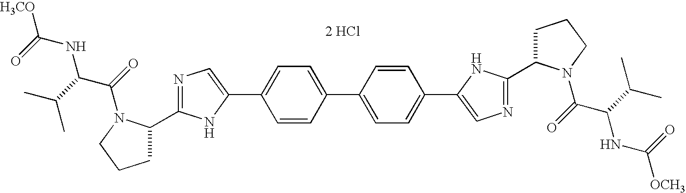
C1(C2=CN=C(C3CCCN3C(C(NC([H3CO])=O)C(C)C)=O)N2)=CC=C(C2=CC=C(C3=CN=C(C4CCCN4C(C(NC([OCH3])=O)C(C)C)=O)N3)C=C2)C=C1.[2 HCl]
